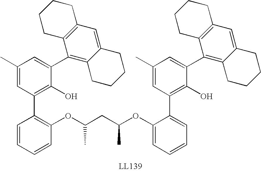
C1(OC(CC(OC2=C(C3=C(O)C(C4=C5C(=CC6=C4CCCC6)CCCC5)=CC(C)=C3)C=CC=C2)C)C)=CC=CC=C1C1=C(O)C(C2=C3C(=CC4=C2CCCC4)CCCC3)=CC(C)=C1
